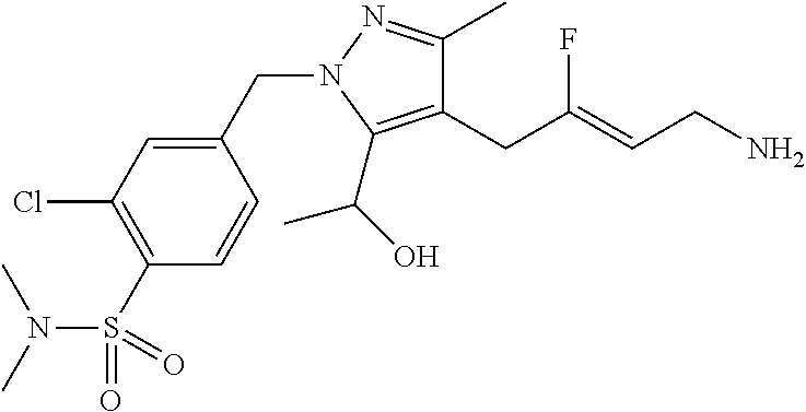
C1(C)=NN(CC2=CC(Cl)=C(S(=O)(N(C)C)=O)C=C2)C(C(O)C)=C1CC(=CCN)F
